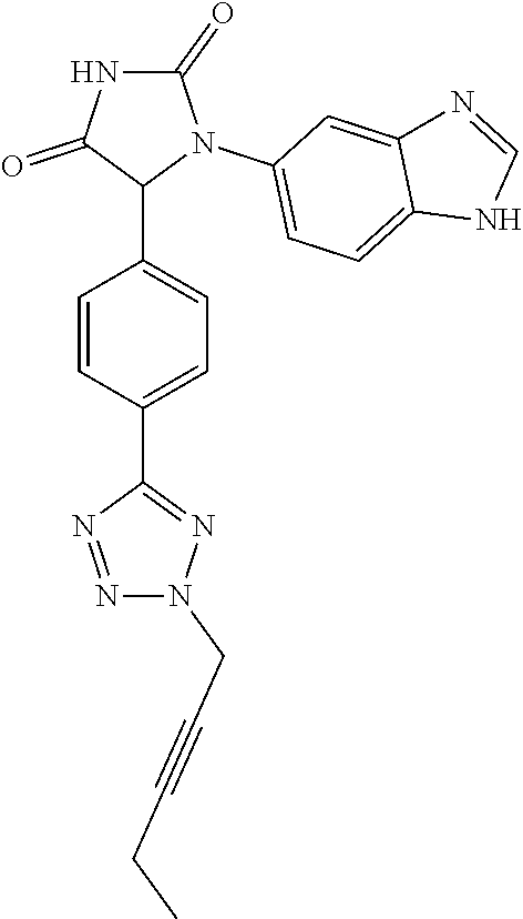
C1=CC(C2=NN(CC#CCC)N=N2)=CC=C1C1N(C2=CC=C3C(=C2)N=CN3)C(=O)NC1=O
